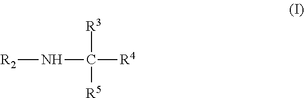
[R2]NC([R4])([R5])[R3]
